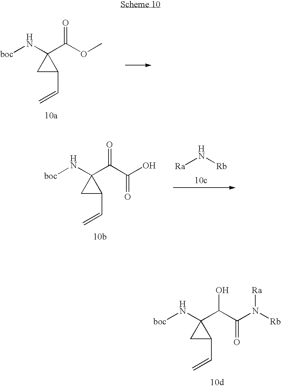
[boc]NC1(C(C(N([Rb])[Ra])=O)O)CC1C=C.[boc]NC1(C(OC)=O)CC1C=C.[boc]NC1(C(C(O)=O)=O)CC1C=C.[Ra]N[Rb]
